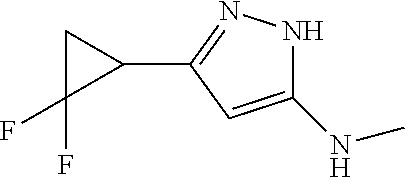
C1C(F)(F)C1C1=NNC(NC)=C1
